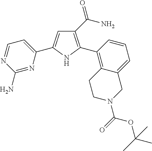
C1(C(=O)N)=C(C2=C3C(=CC=C2)CN(C(OC(C)(C)C)=O)CC3)NC(C2=CC=NC(N)=N2)=C1
